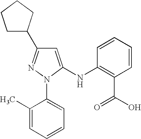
C1C(C2=NN(C3=CC=CC=C3C)C(NC3=C(C(=O)O)C=CC=C3)=C2)CCC1
